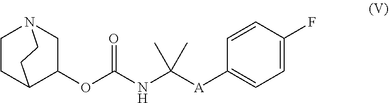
C1(OC(NC([A]C2=CC=C(F)C=C2)(C)C)=O)CN2CCC1CC2
